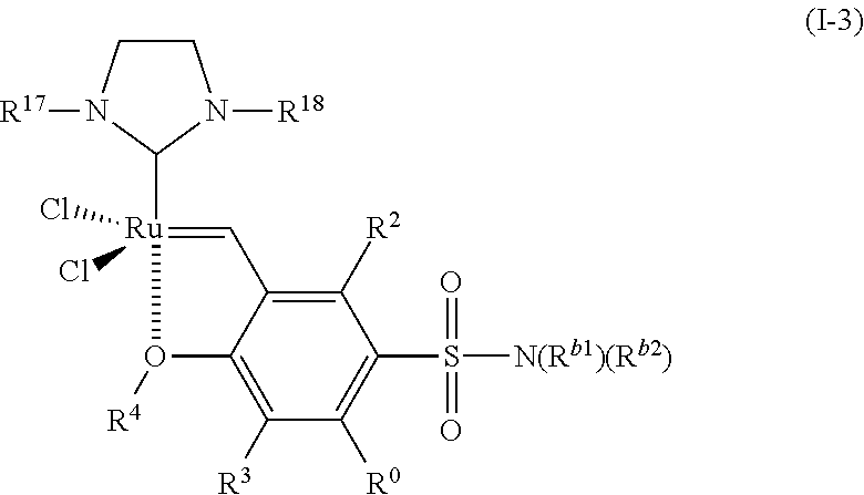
C12=C([R3])C([R0])=C(S([N(Rb1)(Rb2)])(=O)=O)C([R2])=C1C=[Ru](Cl)(C1N([R17])CCN1[R18])(Cl)O2[R4]
